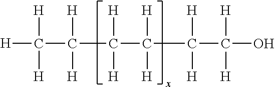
[H]C([H])([H])C([H])([H])C([H])([H])C([H])([H])C([H])([H])C([H])([H])O
